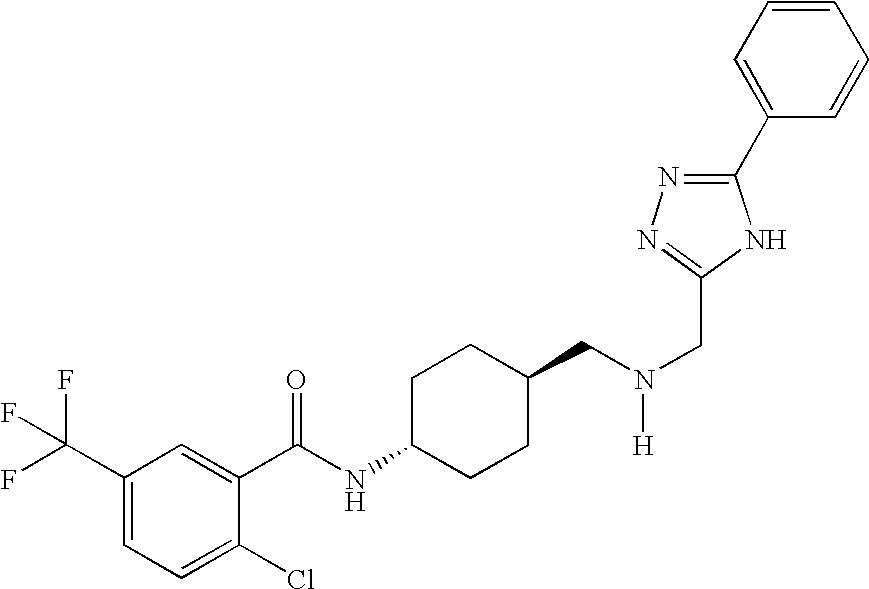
C1(C(F)(F)F)=CC=C(Cl)C(C(NC2CCC(CN(CC3=NN=C(C4=CC=CC=C4)N3)[H])CC2)=O)=C1
